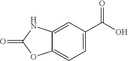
C12=CC(C(=O)O)=CC=C1OC(=O)N2
